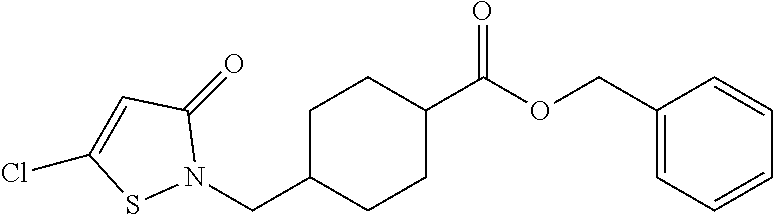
C1C(CN2C(=O)C=C(Cl)S2)CCC(C(OCC2=CC=CC=C2)=O)C1
